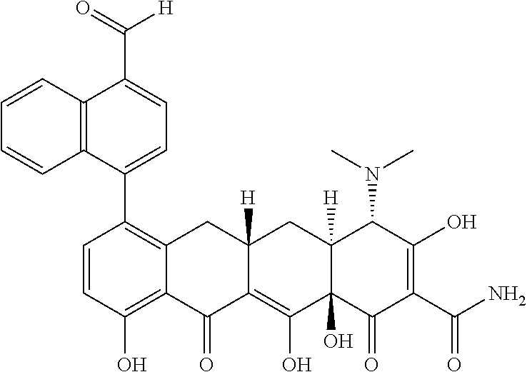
C1=CC(O)=C2C(=C1C1=CC=C(C([H])=O)C3=C1C=CC=C3)CC1([H])C(=C(O)C3(O)C([H])(C1)C(N(C)C)C(O)=C(C(N)=O)C3=O)C2=O
